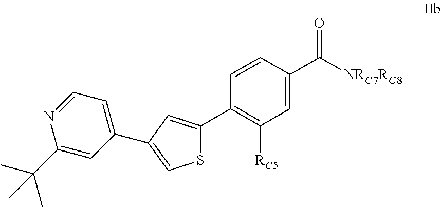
S1C(C2=C([RC5])C=C(C([NRC7RC8])=O)C=C2)=CC(C2=CC=NC(C(C)(C)C)=C2)=C1
